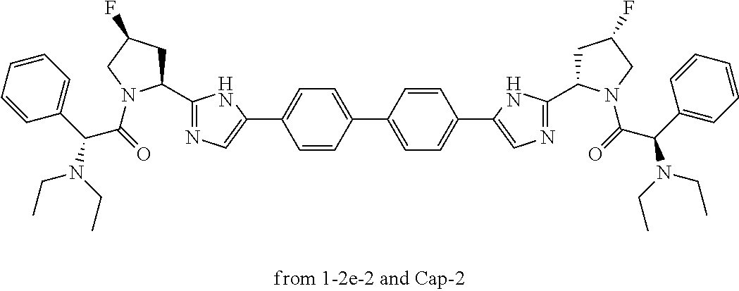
C1=C(C2=CN=C(C3CC(F)CN3C(=O)C(C3=CC=CC=C3)N(CC)CC)N2)C=CC(C2=CC=C(C3=CN=C(C4CC(F)CN4C(=O)C(C4=CC=CC=C4)N(CC)CC)N3)C=C2)=C1
